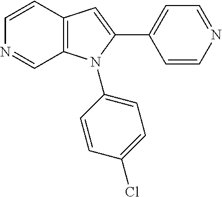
C12=C(N(C3=CC=C(Cl)C=C3)C(C3=CC=NC=C3)=C1)C=NC=C2
